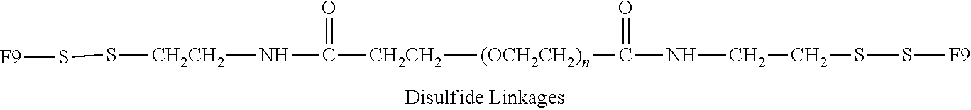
[CH2CH2]([(OCH2CH2)n]C(NCCSS[F9])=O)C(N[CH2CH2]SS[F9])=O
